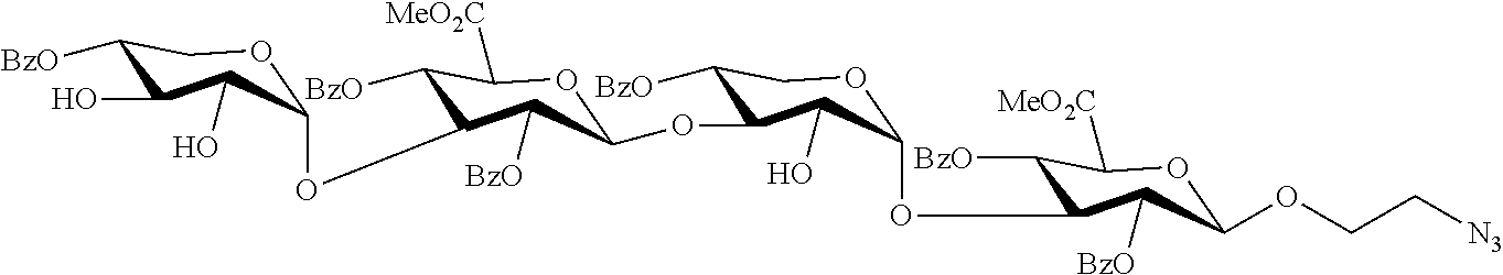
C1(OC2C([BzO])C([MeO2C])OC(OC3C([BzO])COC(OC4C([BzO])C([MeO2C])OC(OCC[N3])C4[BzO])C3O)C2[BzO])OCC([BzO])C(O)C1O
